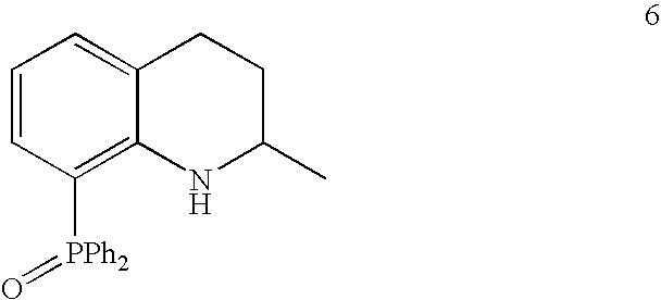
C1=CC([PPh2]=O)=C2C(=C1)CCC(C)N2
